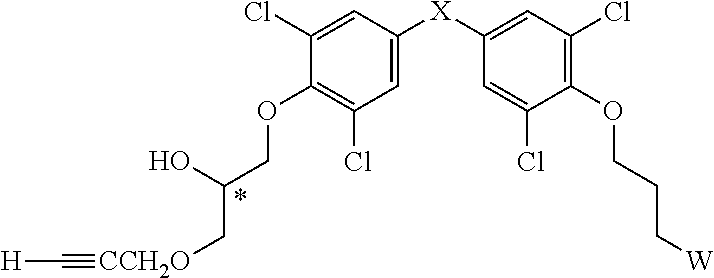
C1(Cl)=CC([X]C2=CC(Cl)=C(OCCC[W])C(Cl)=C2)=CC(Cl)=C1OCC(O)C[CCH2O]#C[H]
